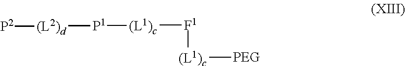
[(L1)c]([PEG])[F1][(L1)c][P1][(L2)d][P2]
